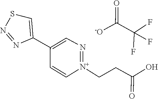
O=C(CC[N+]1=NC=C(C2=CSN=N2)C=C1)O.C(C(F)(F)F)([-O])=O
